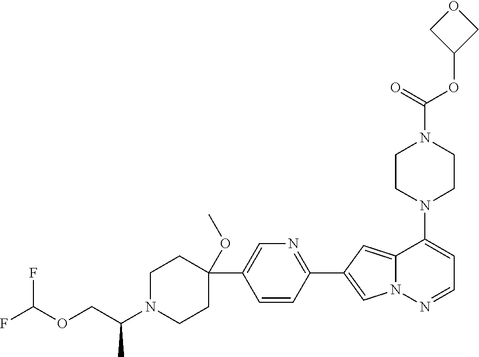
N1(C2=CC=NN3C2=CC(C2=NC=C(C4(OC)CCN(C(COC(F)F)C)CC4)C=C2)=C3)CCN(C(OC2COC2)=O)CC1
